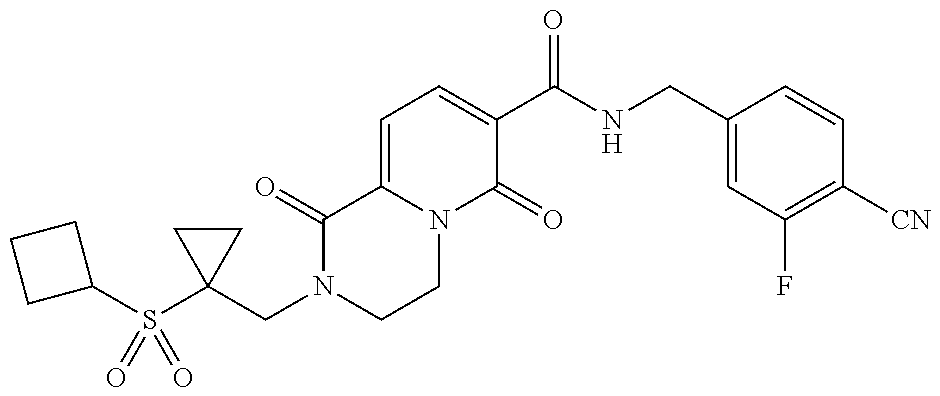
C1(CN2CCN3C(=CC=C(C(NCC4=CC(F)=C([CN])C=C4)=O)C3=O)C2=O)(S(C2CCC2)(=O)=O)CC1
